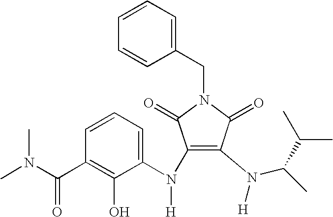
C1(N(C2=CC=CC(C(N(C)C)=O)=C2O)[H])=C(N([H])C(C)C(C)C)C(=O)N(CC2=CC=CC=C2)C1=O
